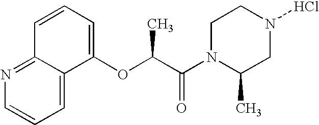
N1(C(C(OC2=CC=CC3=NC=CC=C23)C)=O)CCN(Cl)CC1C
